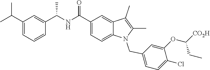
C1(C(C)C)=CC=CC(C(NC(C2=CC=C3C(=C2)C(C)=C(C)N3CC2=CC=C(Cl)C(OC([CO2H])CC)=C2)=O)C)=C1
